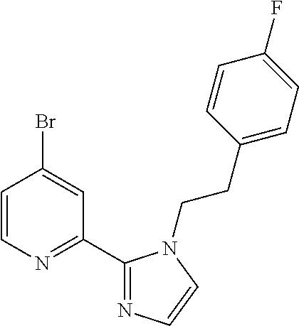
C1=CN=C(C2=NC=CN2CCC2=CC=C(F)C=C2)C=C1Br
